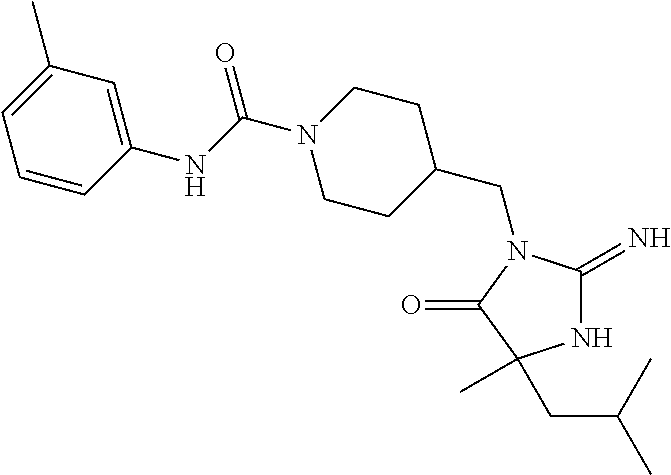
C1C(CN2C(=N)NC(C)(CC(C)C)C2=O)CCN(C(NC2=CC(C)=CC=C2)=O)C1
